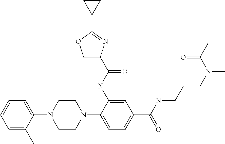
C1=C(C)C(N2CCN(C3=CC=C(C(NCCCN(C)C(C)=O)=O)C=C3NC(C3=COC(C4CC4)=N3)=O)CC2)=CC=C1
